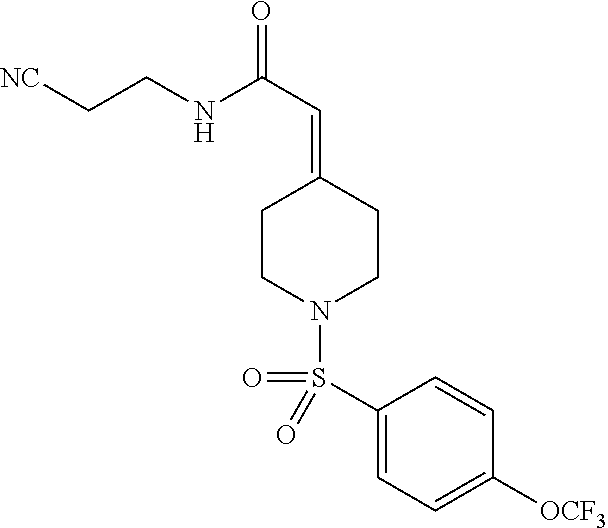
C(CNC(C=C1CCN(S(C2=CC=C([OCF3])C=C2)(=O)=O)CC1)=O)[NC]
